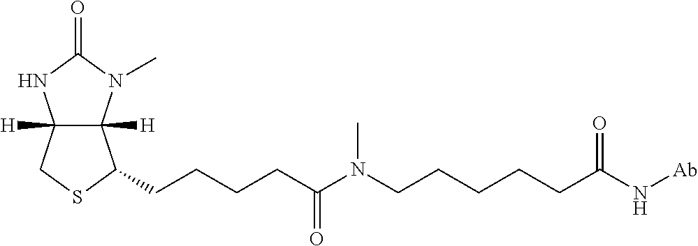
C12([H])C([H])(N(C)C(=O)N1)C(CCCCC(N(CCCCCC(N[Ab])=O)C)=O)SC2
